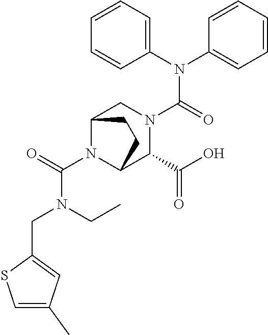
C1(N(C2=CC=CC=C2)C(=O)N2CC3N(C(=O)N(CC)CC4=CC(C)=CS4)C(C2C(O)=O)CC3)=CC=CC=C1
